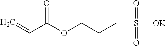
C=CC(OCCCS(=O)(=O)[OK])=O
